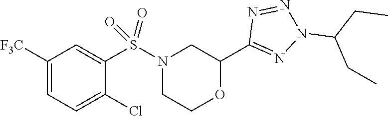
C1([F3C])=CC=C(Cl)C(S(=O)(=O)N2CCOC(C3=NN(C(CC)CC)N=N3)C2)=C1
